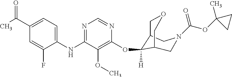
C1(NC2=NC=NC(OC3([H])C4COCC3CN(C(OC3(C)CC3)=O)C4)=C2OC)=CC=C(C(C)=O)C=C1F
